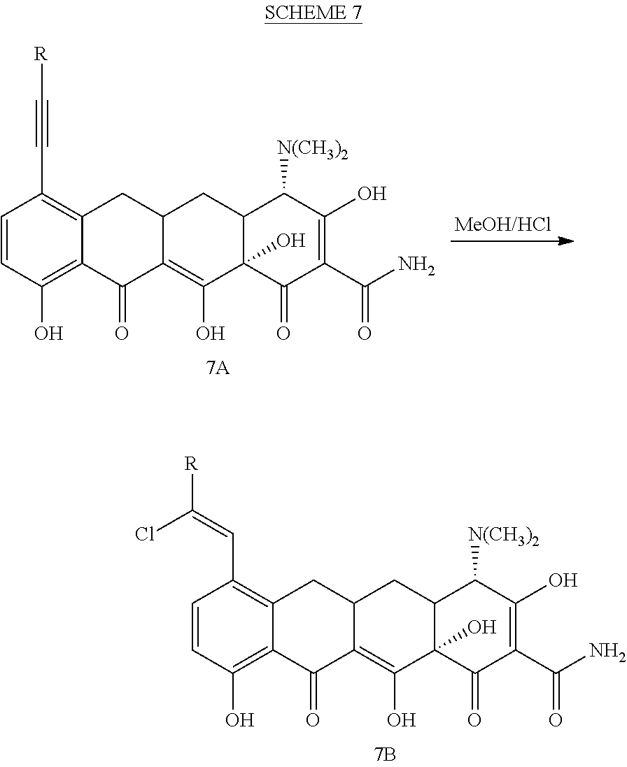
C1=CC(C=C(Cl)[R])=C2C(=C1O)C(=O)C1=C(O)C3(O)C(CC1C2)C([N(CH3)2])C(O)=C(C(N)=O)C3=O.C1=CC(C#C[R])=C2C(=C1O)C(=O)C1=C(O)C3(O)C(CC1C2)C([N(CH3)2])C(O)=C(C(N)=O)C3=O
